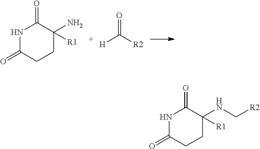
N1C(=O)CCC(N)([R1])C1=O.C([R2])([H])=O.N1C(=O)CCC(NC[R2])([R1])C1=O
